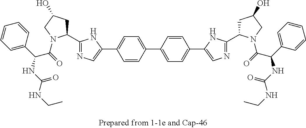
C1=C(C2=CN=C(C3CC(O)CN3C(=O)C(C3=CC=CC=C3)NC(NCC)=O)N2)C=CC(C2=CC=C(C3=CN=C(C4CC(O)CN4C(=O)C(C4=CC=CC=C4)NC(NCC)=O)N3)C=C2)=C1
